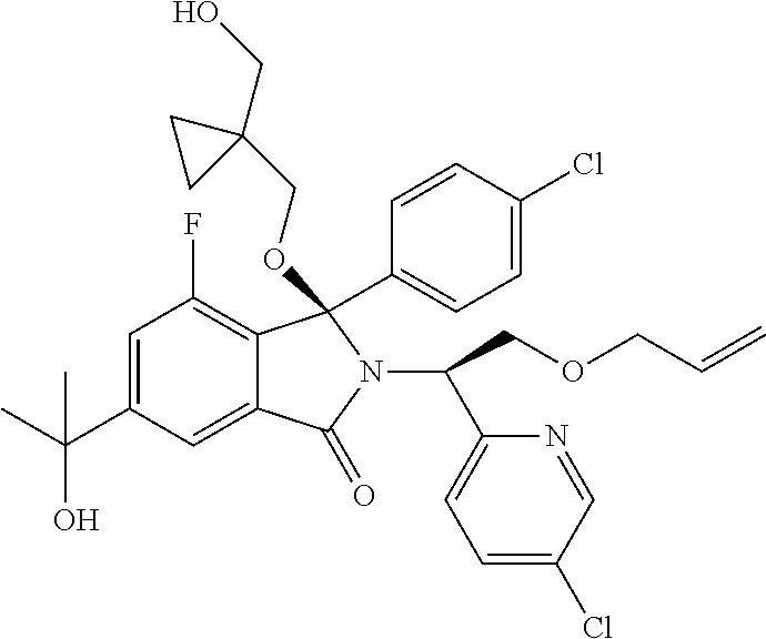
CC(C1=CC(F)=C2C(=C1)C(=O)N(C(C1=CC=C(Cl)C=N1)COCC=C)C2(C1=CC=C(Cl)C=C1)OCC1(CO)CC1)(O)C
